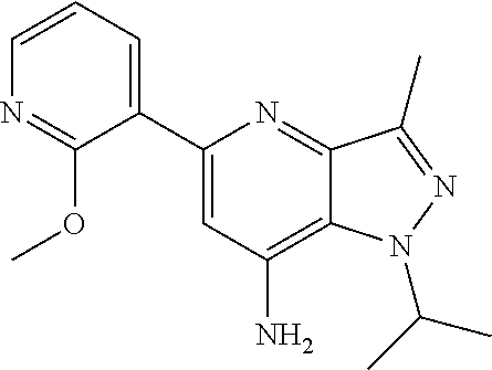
C1=CC=C(C2=CC(N)=C3C(=N2)C(C)=NN3C(C)C)C(OC)=N1
